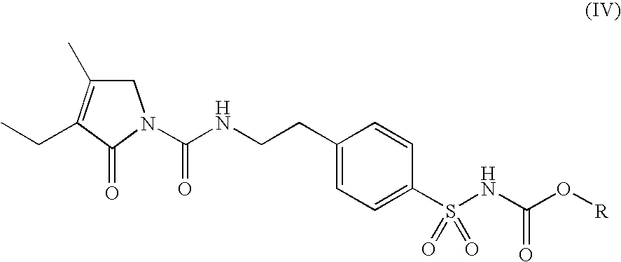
C1C(C)=C(CC)C(=O)N1C(NCCC1=CC=C(S(NC(O[R])=O)(=O)=O)C=C1)=O
